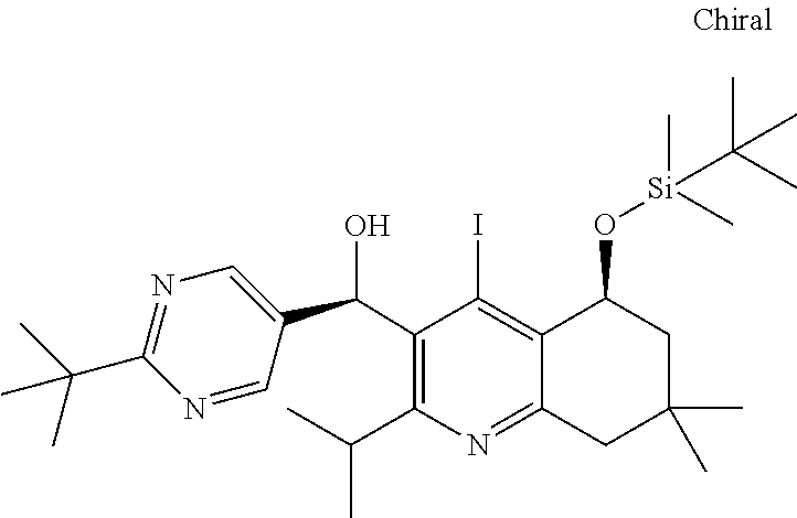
C1(C(C2=CN=C(C(C)(C)C)N=C2)O)=C(C(C)C)N=C2C(=C1I)C(O[Si](C(C)(C)C)(C)C)CC(C)(C)C2
